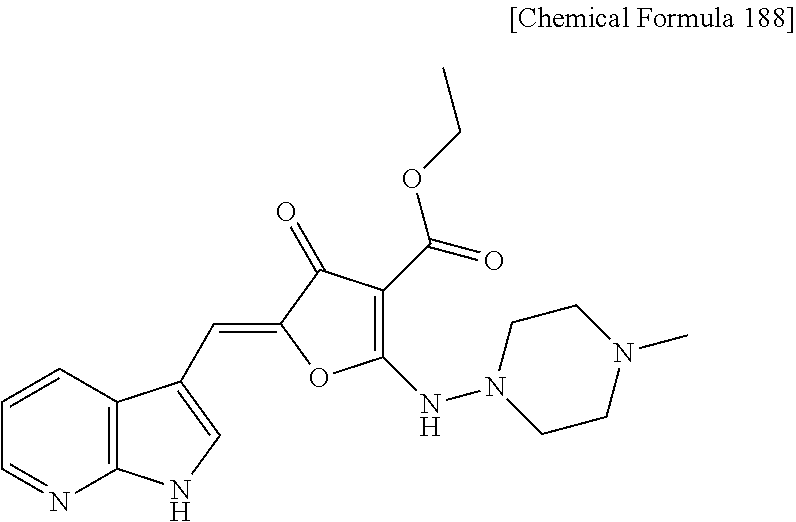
C1(=CC2=CNC3=C2C=CC=N3)OC(NN2CCN(C)CC2)=C(C(=O)OCC)C1=O
